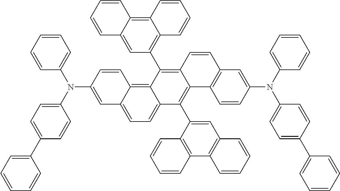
C1=C(N(C2=CC=C(C3=CC=CC=C3)C=C2)C2=CC=CC=C2)C=CC2=C3C(=CC=C12)C(C1=CC2=C(C4=C1C=CC=C4)C=CC=C2)=C1C(=C3C2=C3C(=C4C(=C2)C=CC=C4)C=CC=C3)C=CC2=C1C=CC(N(C1=CC=CC=C1)C1=CC=C(C3=CC=CC=C3)C=C1)=C2
